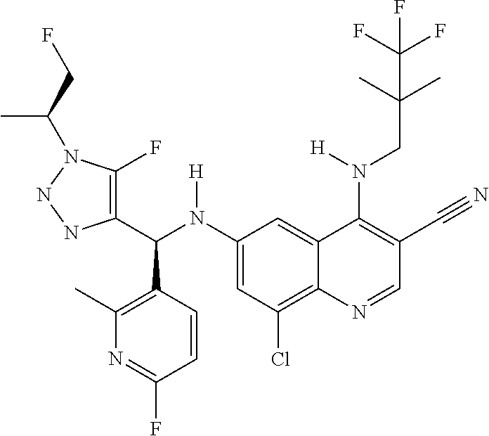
C1(N(C(C2=C(F)N(C(C)CF)NN2)C2=C(C)N=C(F)C=C2)[H])=CC(Cl)=C2C(=C1)C(N(CC(C)(C)C(F)(F)F)[H])=C(C#N)C=N2
